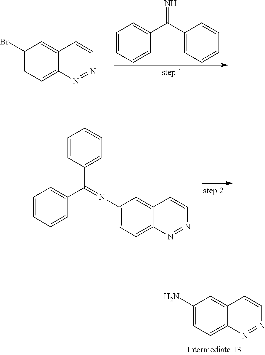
C1=C(N=C(C2=CC=CC=C2)C2=CC=CC=C2)C=C2C(=C1)N=NC=C2.C1=CN=NC2=CC=C(N)C=C12.C1=CC=CC(C(C2=CC=CC=C2)=N)=C1.C1=CN=NC2=CC=C(Br)C=C12
